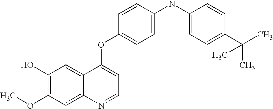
C1(O)=C(OC)C=C2C(=C1)C(OC1=CC=C(NC3=CC=C(C(C)(C)C)C=C3)C=C1)=CC=N2
